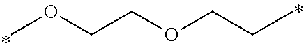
COCCOCCC
